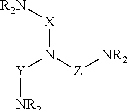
[X](N([Y][NR2])[Z][NR2])[R2N]
